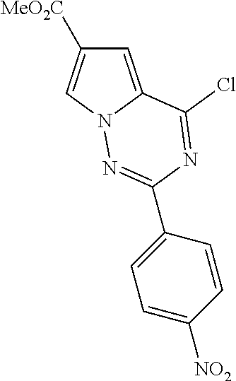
C1=C2N(C=C1[MeO2C])N=C(C1=CC=C([NO2])C=C1)N=C2Cl
